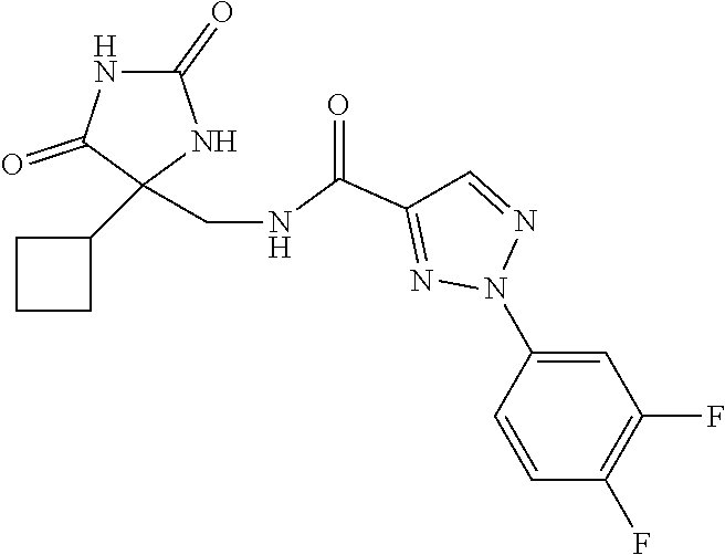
C1=CC(N2N=CC(C(NCC3(C4CCC4)C(=O)NC(=O)N3)=O)=N2)=CC(F)=C1F
